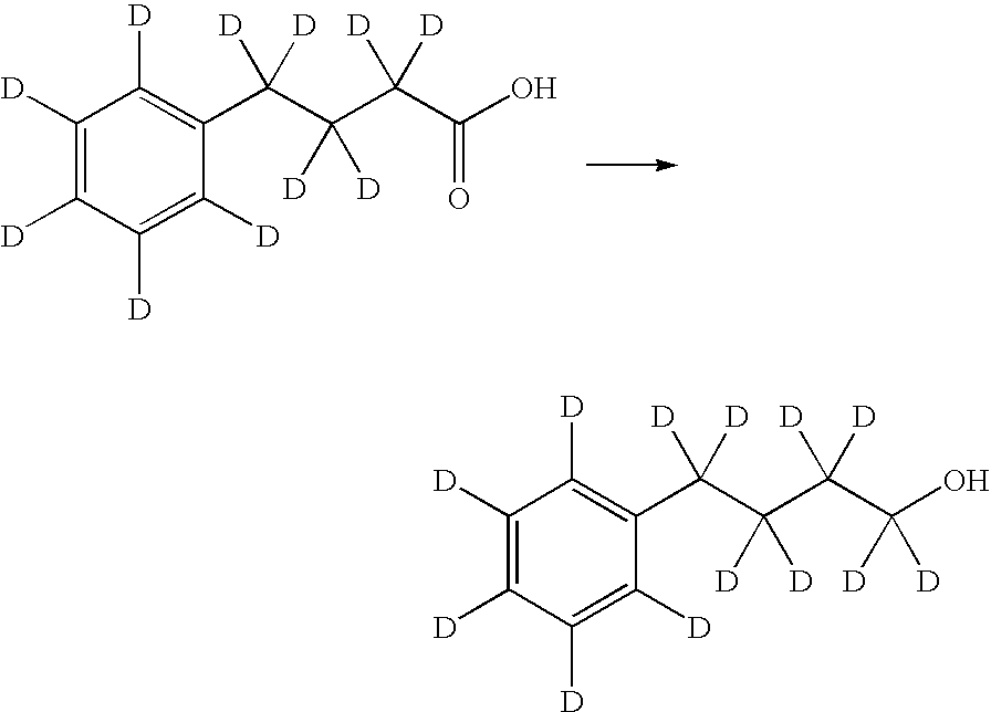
OC(C(C(C(C1=C([D])C([D])=C([D])C([D])=C1[D])([D])[D])([D])[D])([D])[D])([D])[D].OC(C(C(C(C1=C([D])C([D])=C([D])C([D])=C1[D])([D])[D])([D])[D])([D])[D])=O
